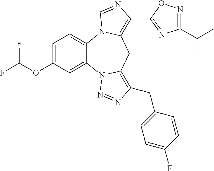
C1=C(OC(F)F)C=C2C(=C1)N1C(=C(C3=NC(C(C)C)=NO3)N=C1)CC1=C(CC3=CC=C(F)C=C3)N=NN21
